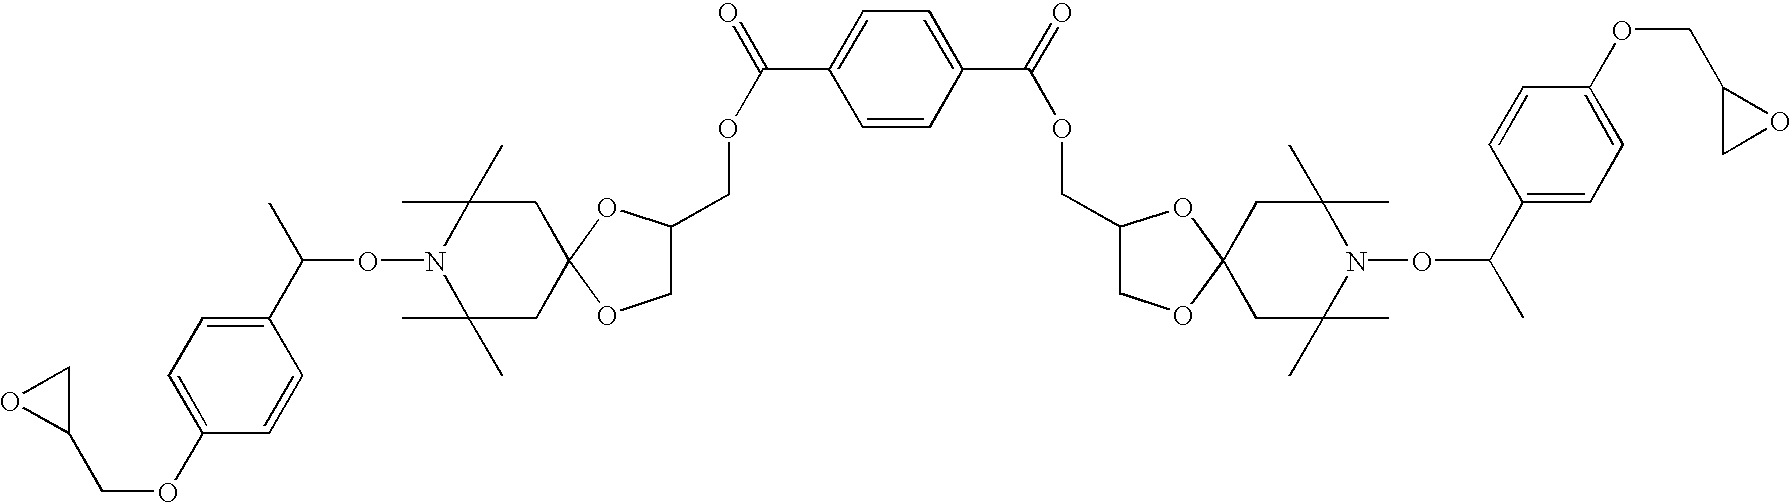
C1(COC2=CC=C(C(C)ON3C(C)(C)CC4(CC3(C)C)OC(COC(C3=CC=C(C(OCC5COC6(O5)CC(C)(C)N(OC(C)C5=CC=C(OCC7CO7)C=C5)C(C)(C)C6)=O)C=C3)=O)CO4)C=C2)CO1
